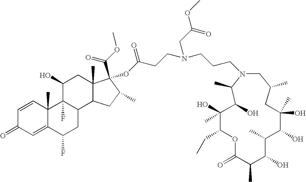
C1(C)(O)C(CC)OC(=O)C(C)C(O)C(C)C(O)C(C)(O)CC(C)CN(CCCN(CCC(OC2(C(OC)=O)C3(C)C(C4CC(F)C5=CC(=O)C=CC5(C)C4(F)C(O)C3)CC2C)=O)CC(OC)=O)C(C)C1O
